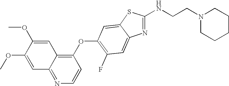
C1=C(OC)C(OC)=CC2=NC=CC(OC3=C(F)C=C4C(=C3)SC(NCCN3CCCCC3)=N4)=C12
